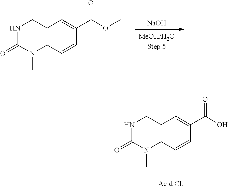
C12=C(C=CC(C(OC)=O)=C1)N(C)C(=O)NC2.[NaOH].C12=C(C=CC(C(O)=O)=C1)N(C)C(=O)NC2
